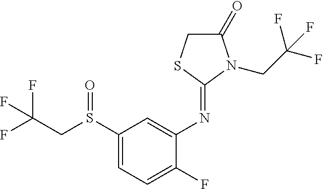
FC(CS(C1=CC=C(F)C(N=C2SCC(=O)N2CC(F)(F)F)=C1)=O)(F)F
